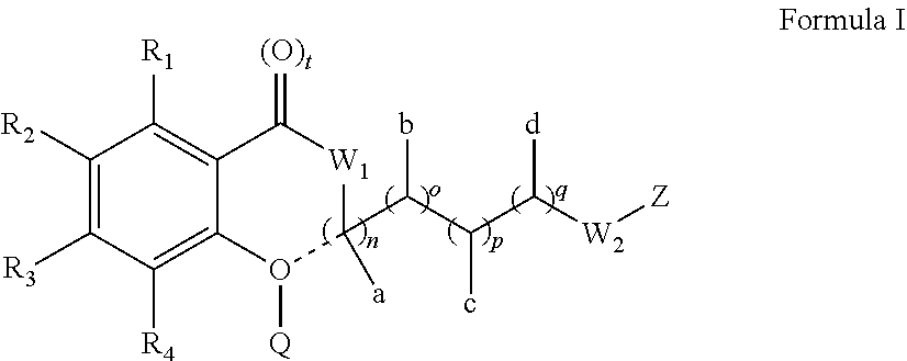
C1([R2])=C([R3])C([R4])=C2C(=C1[R1])C(=[(O)t])[W1]C(C(C(c)C([d])[W2][Z])b)([a])O2[Q]
